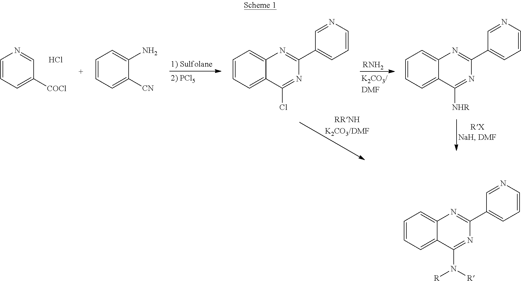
C1=CC=C2C(=C1)N=C(C1=CC=CN=C1)N=C2N([R])[R].C1=CC=C([COCl])C=N1.Cl.C1=CC=C([CN])C(N)=C1.C1=CC=C2C(=C1)N=C(C1=CC=CN=C1)N=C2Cl.[RNH2].C1=CC=C2C(=C1)N=C(C1=CC=CN=C1)N=C2[NHR]
